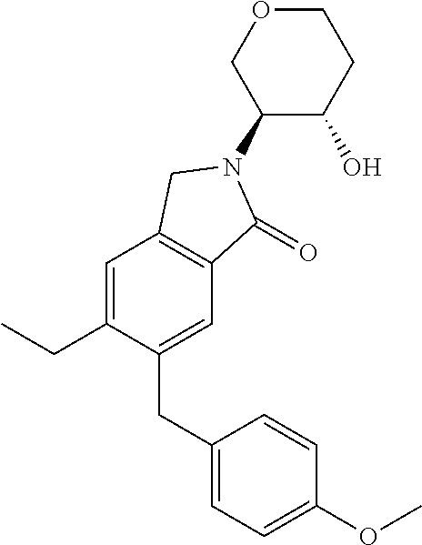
C1(N2C(=O)C3=C(C=C(CC)C(CC4=CC=C(OC)C=C4)=C3)C2)C(O)CCOC1
